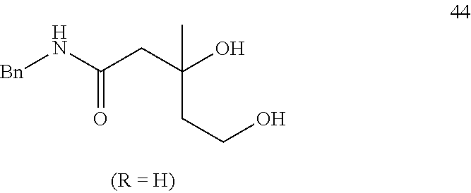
[Bn]NC(CC(O)(C)CCO)=O
